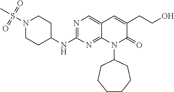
N1(S(C)(=O)=O)CCC(NC2=NC=C3C(=N2)N(C2CCCCCC2)C(=O)C(CCO)=C3)CC1
